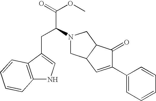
C(C(N1CC2C(C1)C(=O)C(C1=CC=CC=C1)=C2)C(=O)OC)C1=CNC2=C1C=CC=C2
